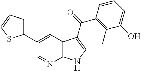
C12=C(C=C(C3=CC=CS3)C=N1)C(C(=O)C1=C(C)C(O)=CC=C1)=CN2
